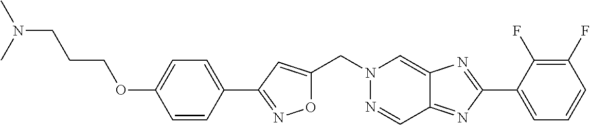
O1C(CN2N=CC3=NC(C4=CC=CC(F)=C4F)=NC3=C2)=CC(C2=CC=C(OCCCN(C)C)C=C2)=N1
